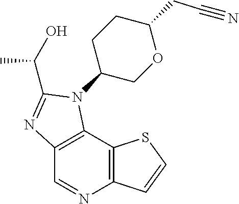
C12=C(C3=C(N=C1)C=CS3)N(C1COC(CC#N)CC1)C(C(C)O)=N2
